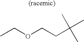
CCOCCC(C)(C)C
